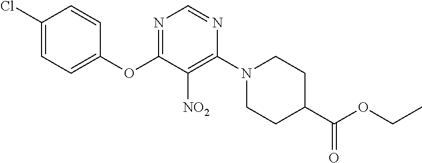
C1(OC2=NC=NC(N3CCC(C(OCC)=O)CC3)=C2[NO2])=CC=C(Cl)C=C1
